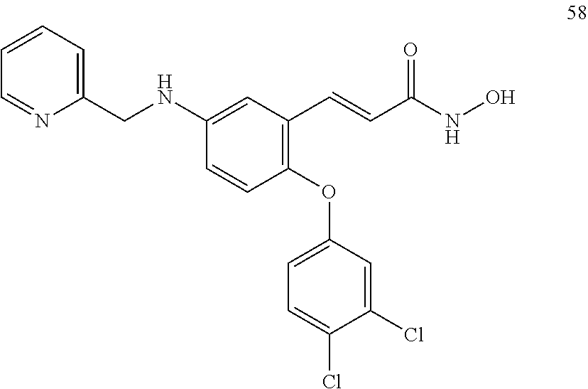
C1(OC2=CC=C(Cl)C(Cl)=C2)=C(C=CC(NO)=O)C=C(NCC2=CC=CC=N2)C=C1
